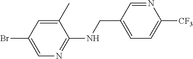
BrC1=CN=C(NCC2=CC=C([CF3])N=C2)C(C)=C1
